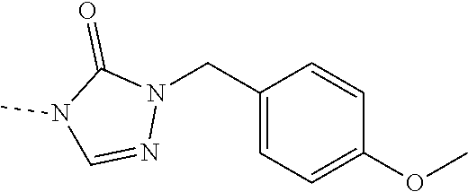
C1(CN2C(=O)N(C)C=N2)=CC=C(OC)C=C1
